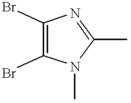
C1(Br)=C(Br)N(C)C(C)=N1
